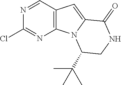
N1=CC2=C(N=C1Cl)N1C(C(C)(C)C)CNC(=O)C1=C2
